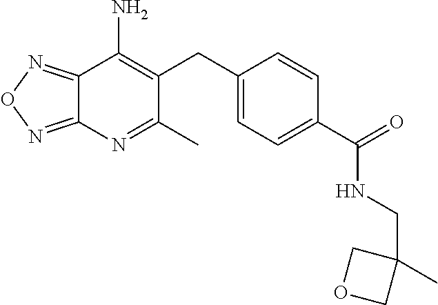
C12=NON=C1N=C(C)C(CC1=CC=C(C(NCC3(C)COC3)=O)C=C1)=C2N
